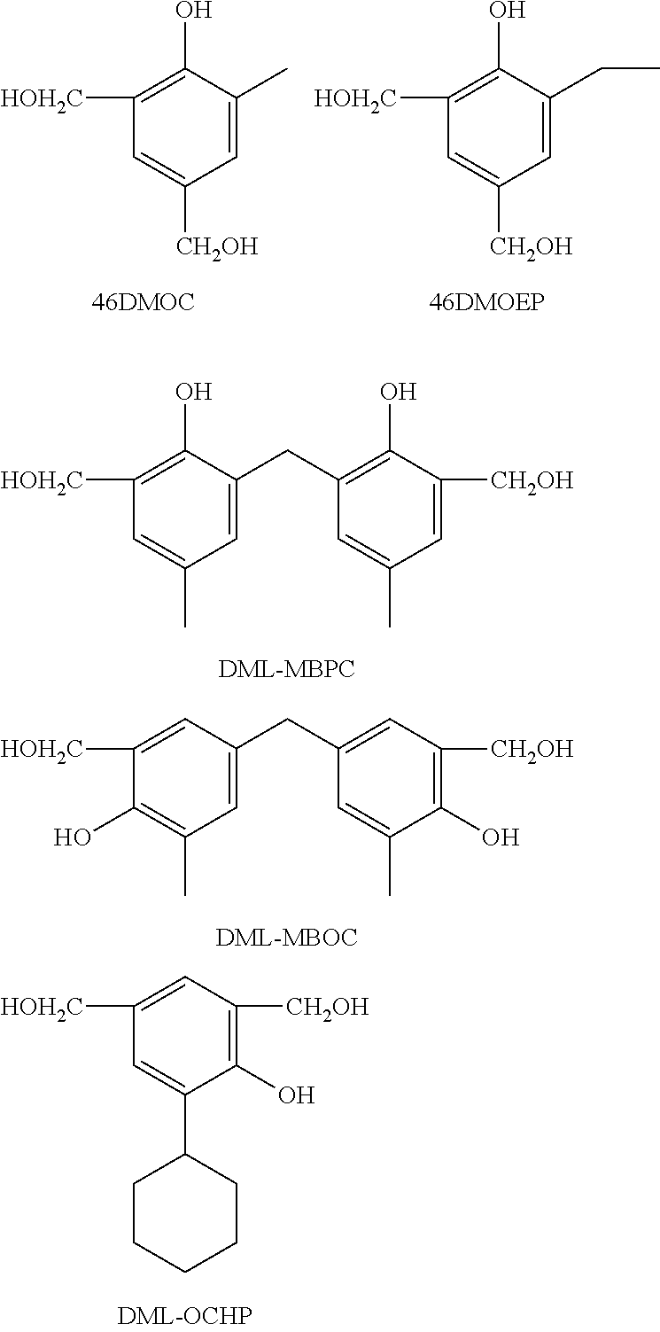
C1([HOH2C])=C(O)C(C)=CC([CH2OH])=C1.C1([HOH2C])=C(O)C(CC)=CC([CH2OH])=C1.[HOH2C]C1=C(O)C(CC2=C(O)C([CH2OH])=CC(C)=C2)=CC(C)=C1.[HOH2C]C1=CC(CC2=CC([CH2OH])=C(O)C(C)=C2)=CC(C)=C1O.C1([HOH2C])=CC([CH2OH])=C(O)C(C2CCCCC2)=C1
